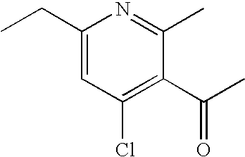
C1(CC)=CC(Cl)=C(C(C)=O)C(C)=N1
